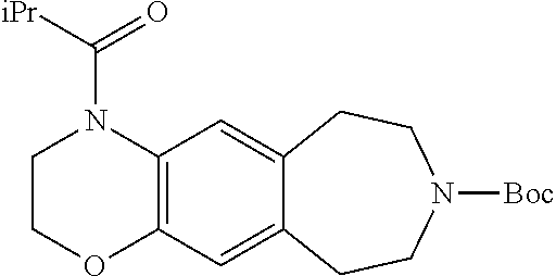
C12=C(C=C3C(=C1)CCN([Boc])CC3)OCCN2C([iPr])=O
